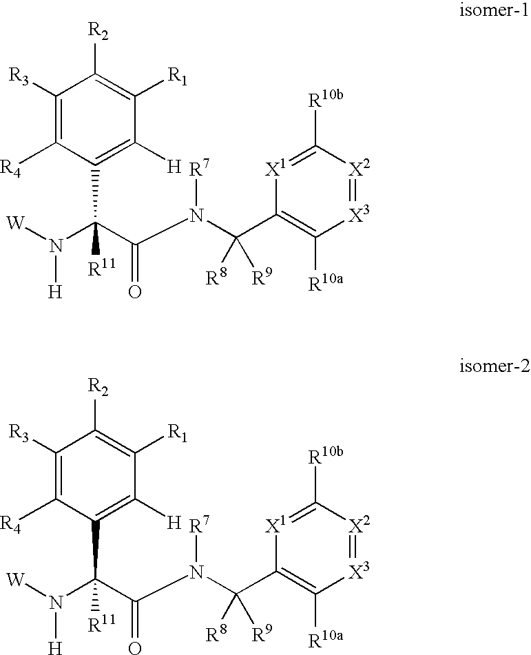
[W]N(C(C(N(C(C1=C([R10a])[X3]=[X2]C([R10b])=[X1]1)([R8])[R9])[R7])=O)([R11])C1=C([H])C([R1])=C([R2])C([R3])=C1[R4])[H].[W]N(C(C(N(C(C1=C([R10a])[X3]=[X2]C([R10b])=[X1]1)([R8])[R9])[R7])=O)([R11])C1=C([H])C([R1])=C([R2])C([R3])=C1[R4])[H]
